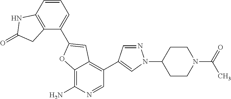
C12=C(N)N=CC(C3=CN(C4CCN(C(=O)C)CC4)N=C3)=C1C=C(C1=CC=CC3=C1CC(=O)N3)O2
